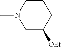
C1C([OEt])CCCN1C
